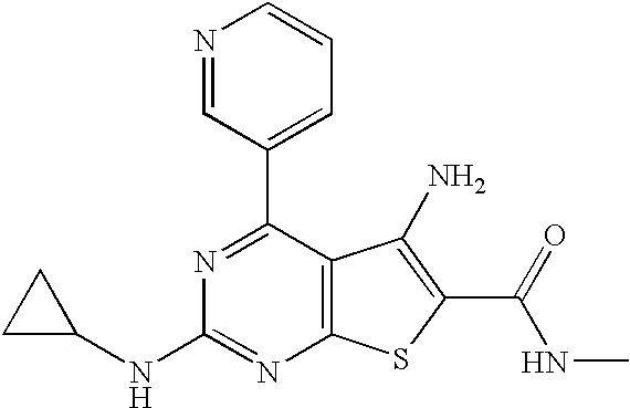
N1=CC(C2=NC(NC3CC3)=NC3=C2C(N)=C(C(NC)=O)S3)=CC=C1
